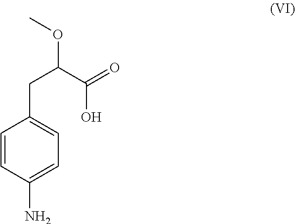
C1=CC(N)=CC=C1CC(C(=O)O)OC
